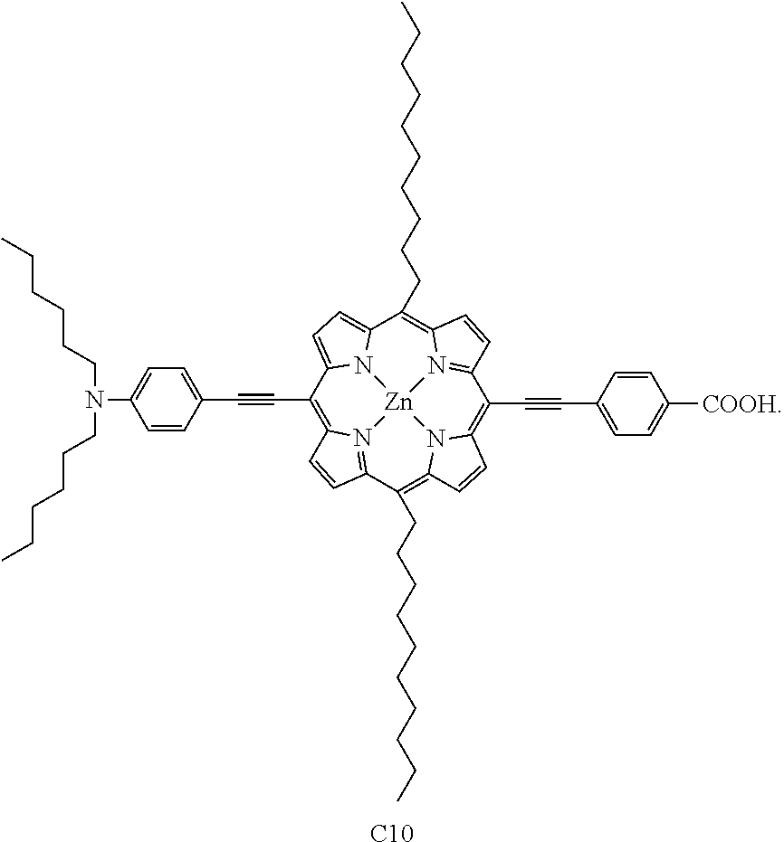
C1(C#CC2=CC=C(N(CCCCCC)CCCCCC)C=C2)=C2N3=C(C=C2)C(CCCCCCCCCC)=C2N4C(=C(C#CC5=CC=C([COOH])C=C5)C5=N6C(=C(CCCCCCCCCC)C7=CC=C1N7[Zn]643)C=C5)C=C2.[C10]
